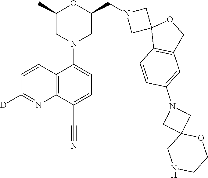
C1(C)CN(C2=CC=C(C#N)C3=C2C=CC([D])=N3)CC(CN2CC3(C2)C2=C(CO3)C=C(N3CC4(C3)CNCCO4)C=C2)O1
